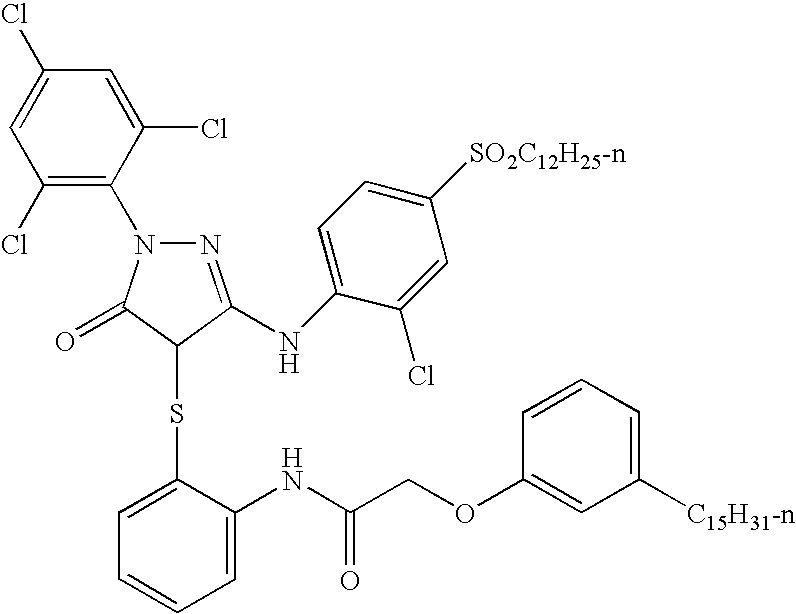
C1(Cl)=C(N2N=C(NC3=CC=C([SO2C12H25-n])C=C3Cl)C(SC3=CC=CC=C3NC(COC3=CC([C15H31-n])=CC=C3)=O)C2=O)C(Cl)=CC(Cl)=C1
